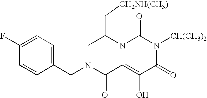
C1(CN2C(=O)C3=C(O)C(=O)N([CH(CH3)2])C(=O)N3C(C[CH2NH(CH3)])C2)=CC=C(F)C=C1
